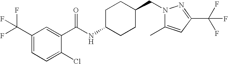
C1(C(F)(F)F)=CC=C(Cl)C(C(NC2CCC(CN3C(C)=CC(C(F)(F)F)=N3)CC2)=O)=C1
